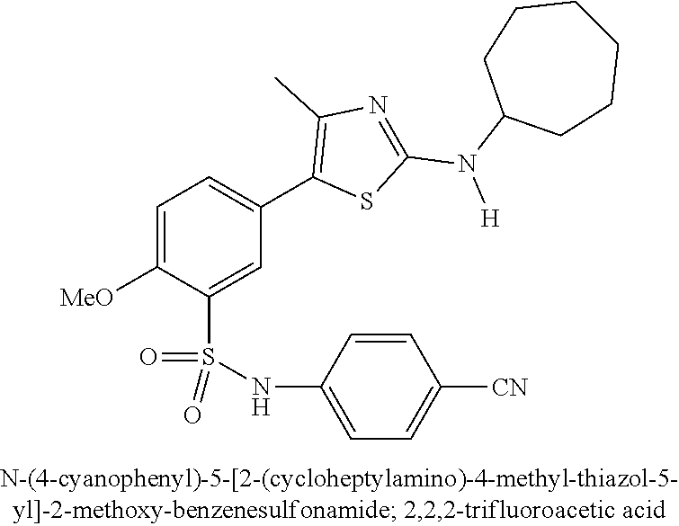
C1=C([OMe])C(S(NC2=CC=C([CN])C=C2)(=O)=O)=CC(C2=C(C)N=C(N([H])C3CCCCCC3)S2)=C1
